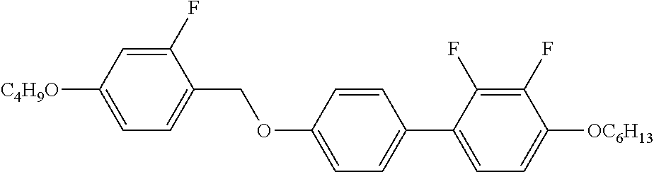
C1(F)=CC([C4H9O])=CC=C1COC1=CC=C(C2=CC=C([OC6H13])C(F)=C2F)C=C1
